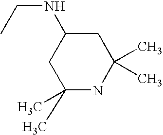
C1C(C)(C)NC(C)(C)CC1NCC
